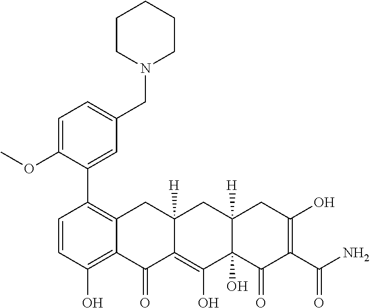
C1=CC(O)=C2C(=C1C1=CC(CN3CCCCC3)=CC=C1OC)CC1([H])C(=C(O)C3(O)C([H])(C1)CC(O)=C(C(N)=O)C3=O)C2=O
